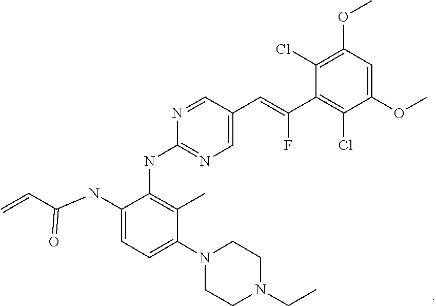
C1(Cl)=C(OC)C=C(OC)C(Cl)=C1C(=CC1=CN=C(NC2=C(C)C(N3CCN(CC)CC3)=CC=C2NC(C=C)=O)N=C1)F
